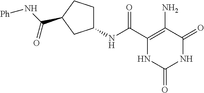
C1(NC(C2=C(N)C(=O)NC(=O)N2)=O)CCC(C(N[Ph])=O)C1
